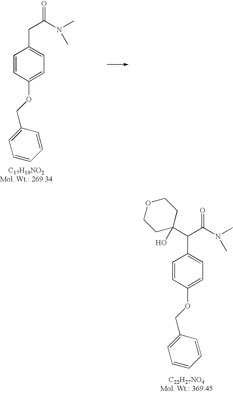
C1=CC(OCC2=CC=CC=C2)=CC=C1CC(N(C)C)=O.C1=CC(OCC2=CC=CC=C2)=CC=C1C(C(N(C)C)=O)C1(O)CCOCC1
